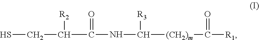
SCC(C(NC([(CH2)m]C([R1])=O)[R3])=O)[R2]
